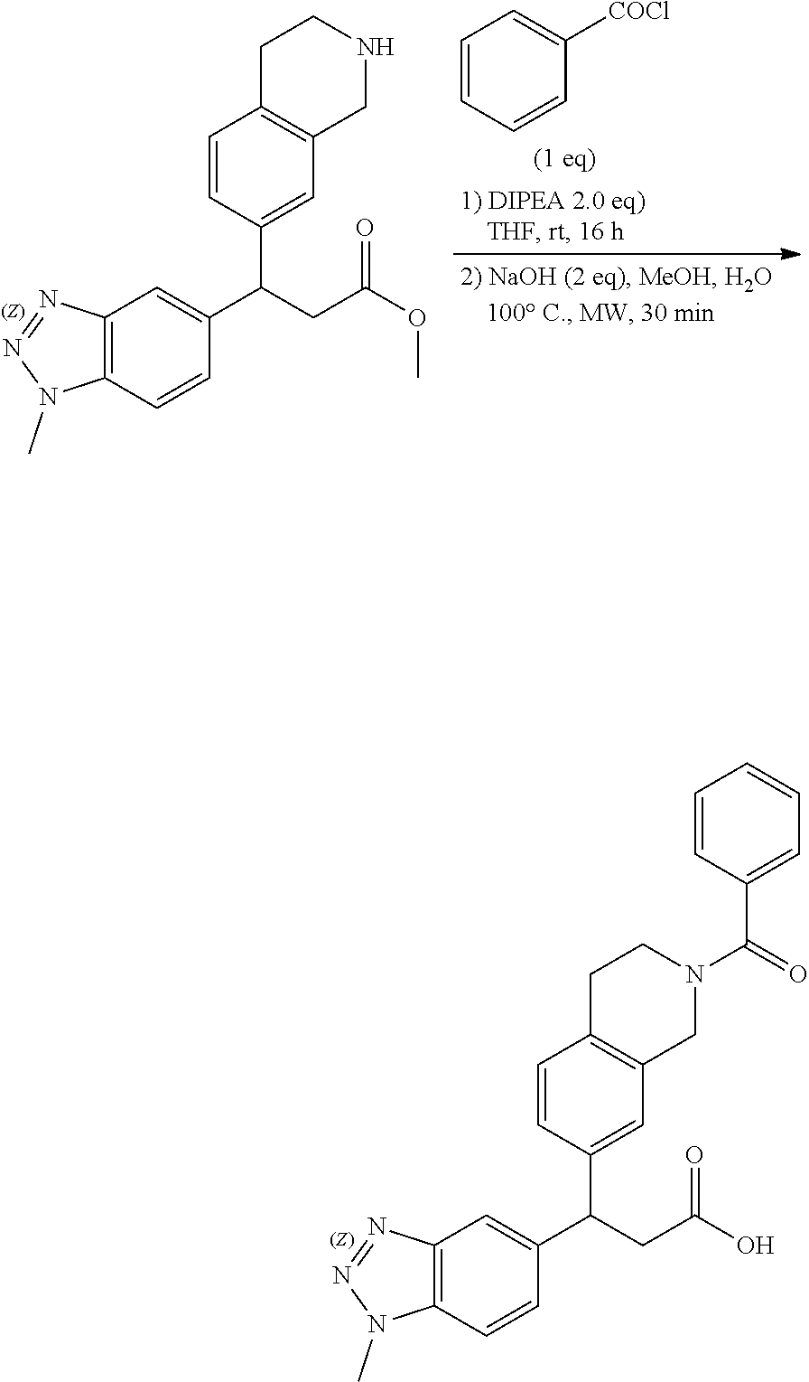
C1=CC(C(CC(O)=O)C2=CC3=C(C=C2)N(C)N=N3)=CC2=C1CCN(C(=O)C1=CC=CC=C1)C2.C1=CC(C(CC(OC)=O)C2=CC3=C(C=C2)N(C)N=N3)=CC2=C1CCNC2.C1=CC=CC([COCl])=C1
